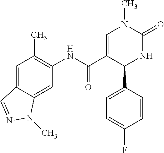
C12=CC(C)=C(NC(C3=CN(C)C(=O)NC3C3=CC=C(F)C=C3)=O)C=C1N(C)N=C2
